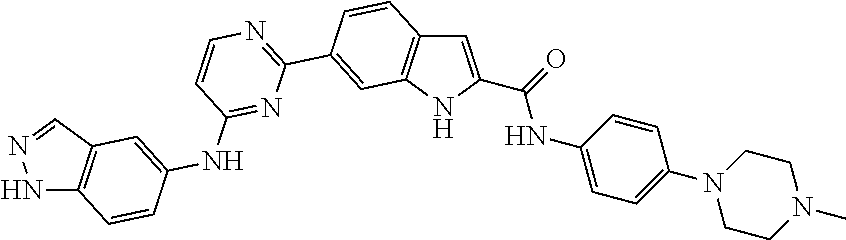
N1C2=C(C=N1)C=C(NC1=NC(C3=CC4=C(C=C3)C=C(C(NC3=CC=C(N5CCN(C)CC5)C=C3)=O)N4)=NC=C1)C=C2
